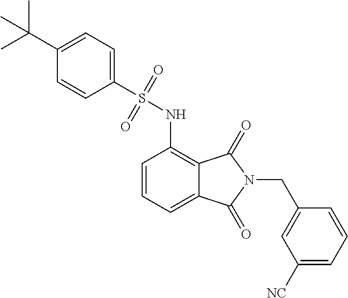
C1=CC=C2C(=C1NS(C1=CC=C(C(C)(C)C)C=C1)(=O)=O)C(=O)N(CC1=CC([NC])=CC=C1)C2=O
